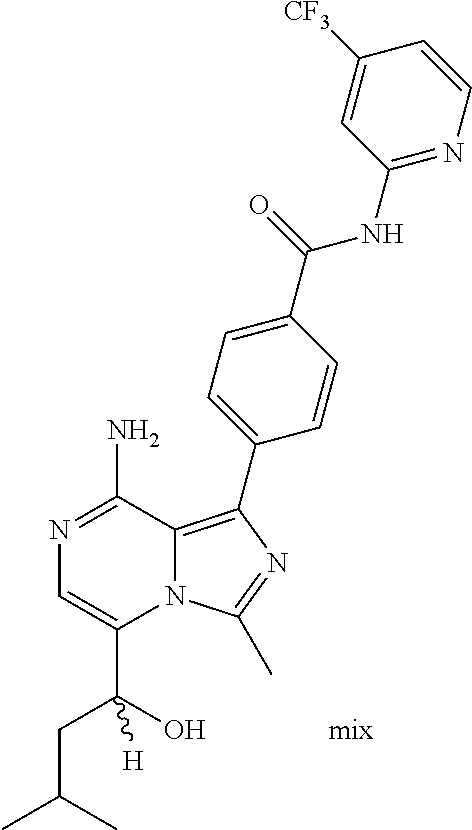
C(C(C1=CN=C(N)C2=C(C3=CC=C(C(=O)NC4=NC=CC([CF3])=C4)C=C3)N=C(C)N12)(O)[H])C(C)C.[mix]
